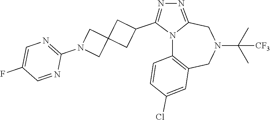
N12C3=C(CN(C(C)(C)[CF3])CC1=NN=C2C1CC2(C1)CN(C1=NC=C(F)C=N1)C2)C=C(Cl)C=C3
